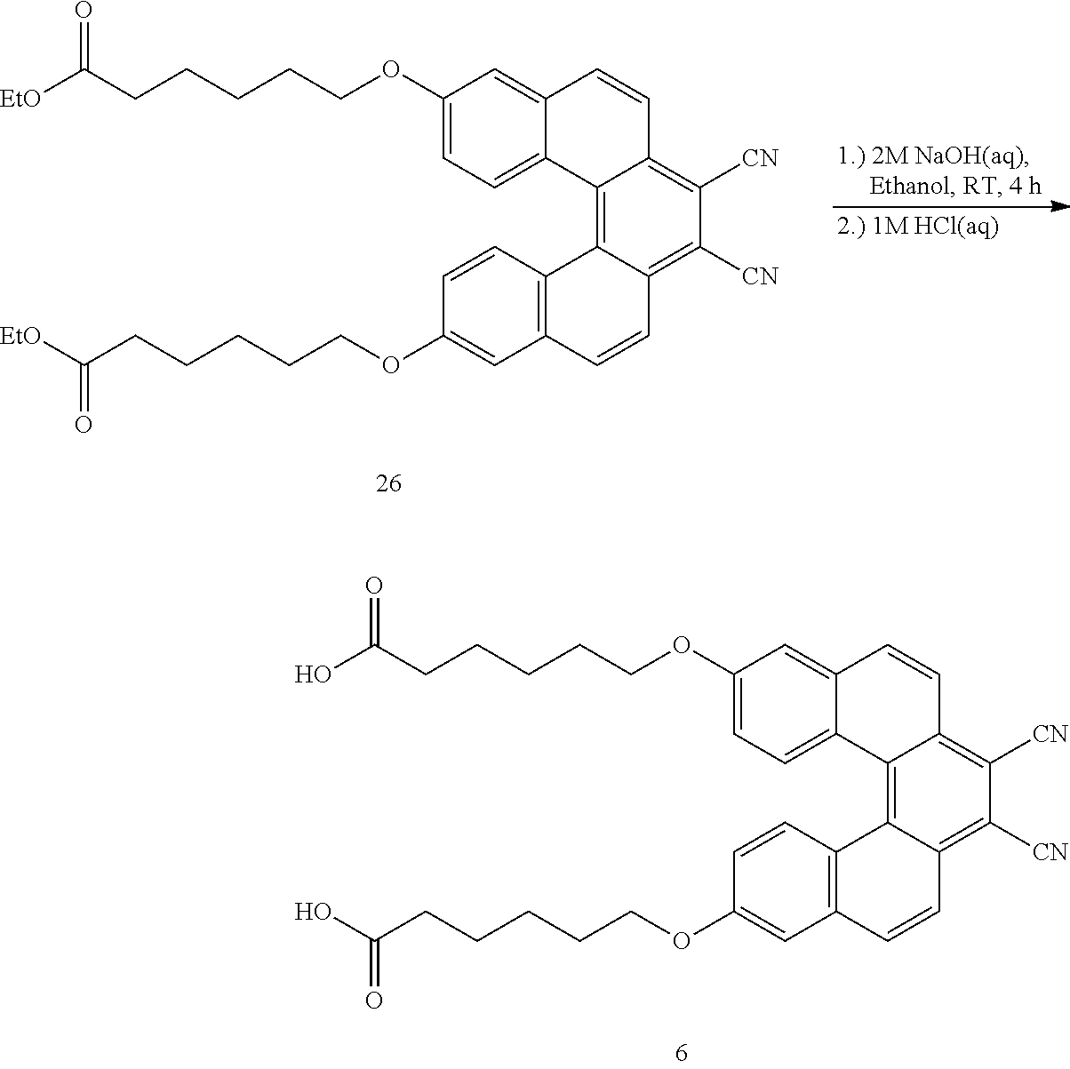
C1=C2C(=CC=C1OCCCCCC([EtO])=O)C1=C3C(=C([CN])C([CN])=C1C=C2)C=CC1=C3C=CC(OCCCCCC([EtO])=O)=C1.C1=C2C(=CC=C1OCCCCCC(O)=O)C1=C3C(=C([CN])C([CN])=C1C=C2)C=CC1=C3C=CC(OCCCCCC(O)=O)=C1
